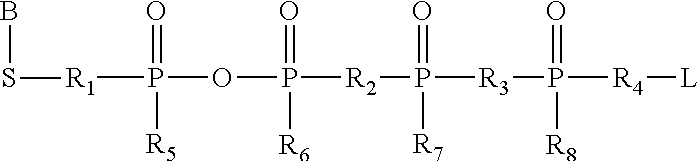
[R1](P(OP([R2]P([R3]P([R4][L])(=O)[R8])(=O)[R7])(=O)[R6])(=O)[R5])SB
